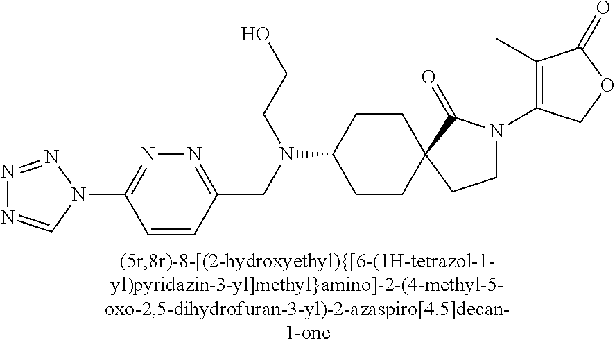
N1=NN(C2=NN=C(CN(C3CCC4(CC3)C(=O)N(C3=C(C)C(=O)OC3)CC4)CCO)C=C2)C=N1
